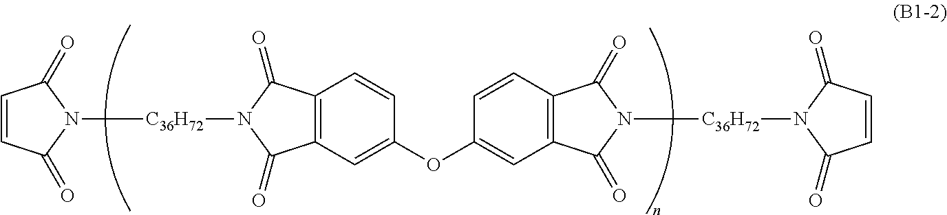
C1=CC(=O)N([C36H72]N2C(=O)C3=C(C2=O)C=C(OC2=CC4=C(C=C2)C(=O)N([C36H72]N2C(=O)C=CC2=O)C4=O)C=C3)C1=O
